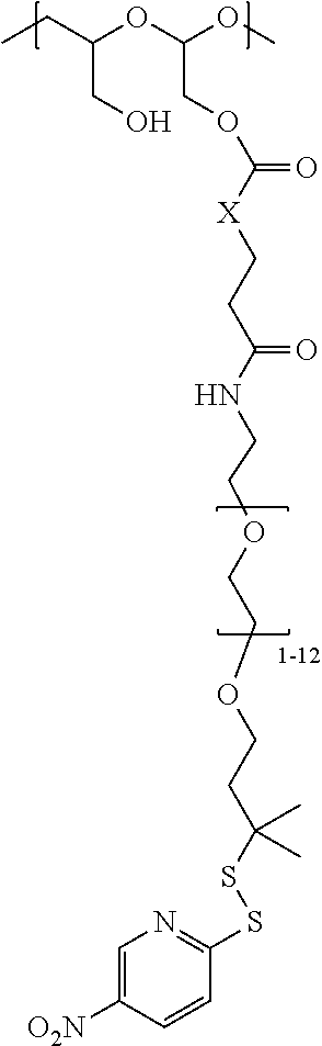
CCC(OC(OC)COC([X]CCC(NCCOCCOCCC(SSC1=NC=C([O2N])C=C1)(C)C)=O)=O)CO
